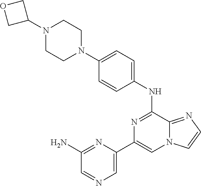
N12C(=NC=C1)C(NC1=CC=C(N3CCN(C4COC4)CC3)C=C1)=NC(C1=CN=CC(N)=N1)=C2
